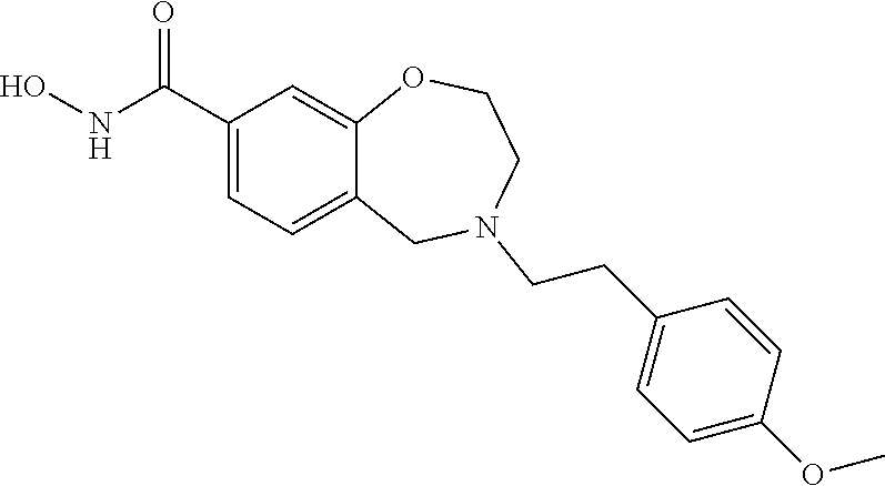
C1(C(NO)=O)=CC=C2C(=C1)OCCN(CCC1=CC=C(OC)C=C1)C2
